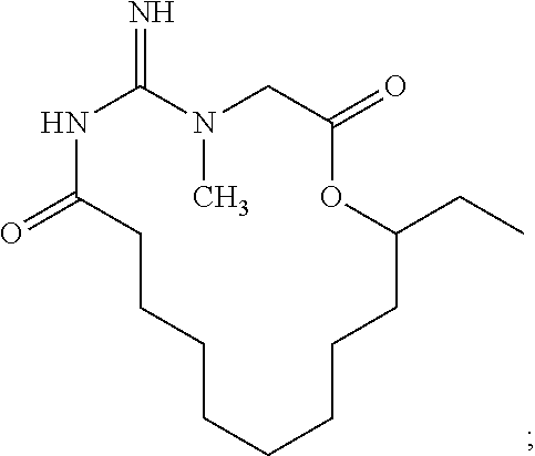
N1C(=O)CCCCCCCCC(CC)OC(=O)CN(C)C1=N
